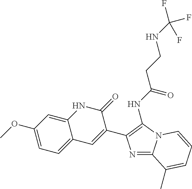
N1=C2N(C(NC(CCNC(F)(F)F)=O)=C1C1=CC3=CC=C(OC)C=C3NC1=O)C=CC=C2C
